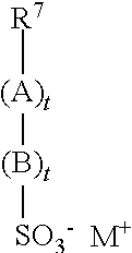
[R7][(A)t][(B)t][SO3-].[M+]
